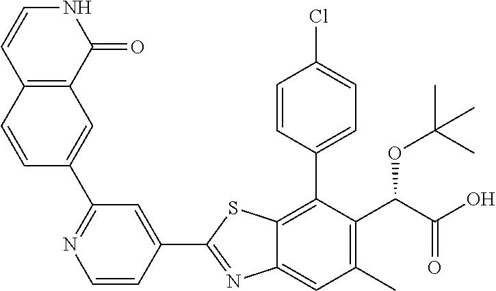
C1(C2=NC3=CC(C)=C(C(OC(C)(C)C)C(=O)O)C(C4=CC=C(Cl)C=C4)=C3S2)=CC(C2=CC3=C(C=C2)C=CNC3=O)=NC=C1
